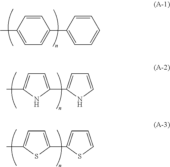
C1=CC(C2=CC=C(C)C=C2)=CC=C1.C1=C(C2=CC=CN2)NC(C)=C1.C1=C(C2=CC=CS2)SC(C)=C1
